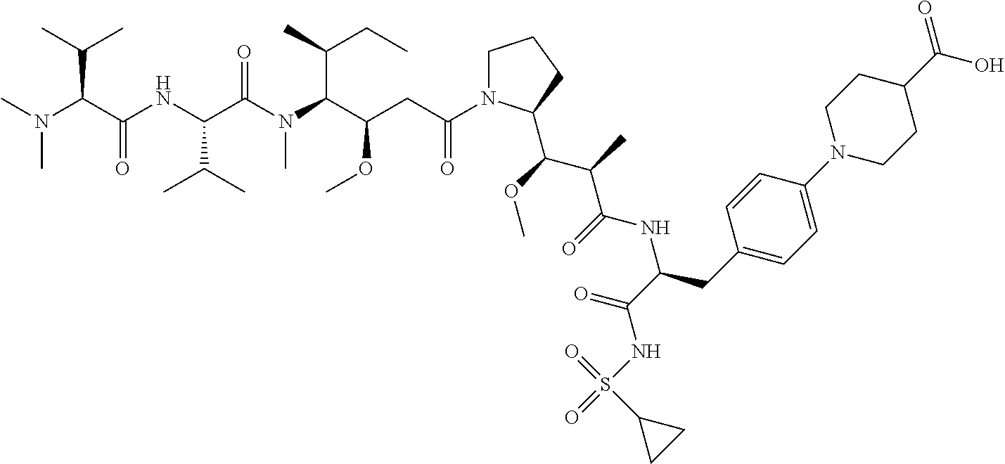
CN(C(C(NC(C(N(C(C(CC(N1CCCC1C(OC)C(C)C(=O)NC(CC1=CC=C(N2CCC(C(=O)O)CC2)C=C1)C(=O)NS(=O)(=O)C1CC1)=O)OC)C(C)CC)C)=O)C(C)C)=O)C(C)C)C
